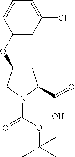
C1C(C(O)=O)N(C(=O)OC(C)(C)C)CC1OC1=CC(Cl)=CC=C1
